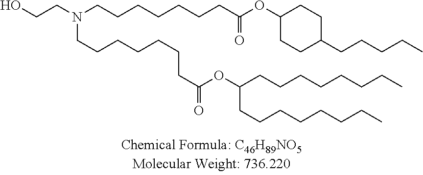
OCCN(CCCCCCCC(OC(CCCCCCCC)CCCCCCCC)=O)CCCCCCCC(OC1CCC(CCCCC)CC1)=O
